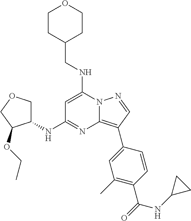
C(NC1=CC(NC2COCC2OCC)=NC2=C(C3=CC(C)=C(C(=O)NC4CC4)C=C3)C=NN12)C1CCOCC1
